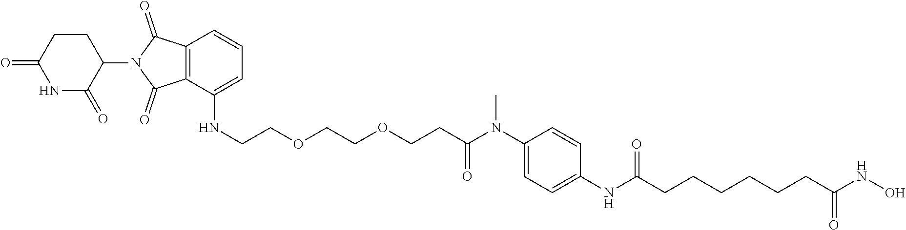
C1=C(NC(CCCCCCC(NO)=O)=O)C=CC(N(C)C(CCOCCOCCNC2=CC=CC3=C2C(=O)N(C2CCC(=O)NC2=O)C3=O)=O)=C1
